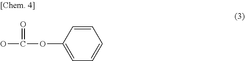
C1(OC(O)=O)=CC=CC=C1
